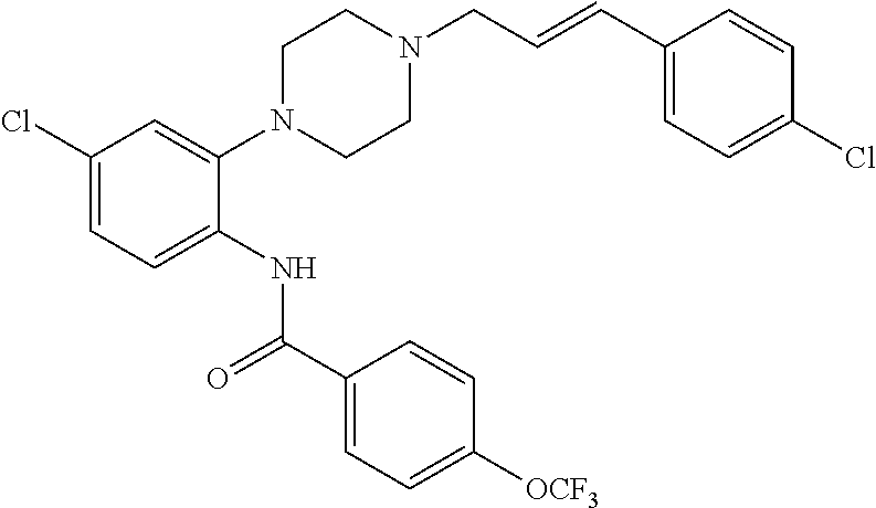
C1(Cl)=CC=C(NC(C2=CC=C([OCF3])C=C2)=O)C(N2CCN(CC=CC3=CC=C(Cl)C=C3)CC2)=C1
